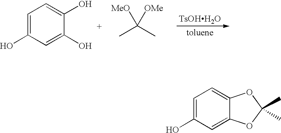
C1=C(O)C=C(O)C(O)=C1.CC(C)([OMe])[MeO].[TsOHH2O].C1=C(O)C=C2C(=C1)OC(C)(C)O2
